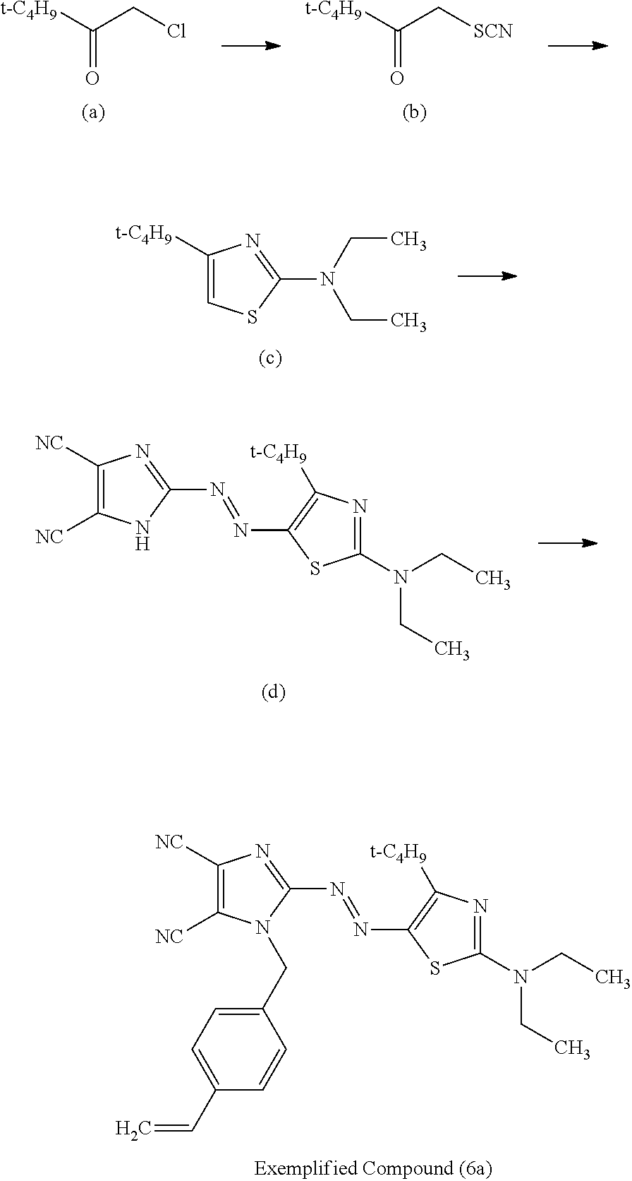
[t-C4H9]C(CCl)=O.[t-C4H9]C(C[SCN])=O.C1=C([t-C4H9])N=C(N(CC)CC)S1.C1([NC])=C([NC])N=C(N=NC2=C([t-C4H9])N=C(N(CC)CC)S2)N1.C1([NC])=C([NC])N=C(N=NC2=C([t-C4H9])N=C(N(CC)CC)S2)N1CC1=CC=C(C=C)C=C1
